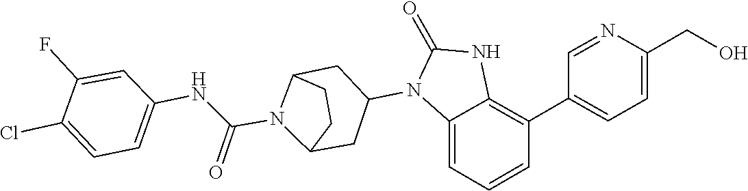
C1C2N(C(NC3=CC=C(Cl)C(F)=C3)=O)C(C1)CC(N1C(=O)NC3=C(C4=CC=C(CO)N=C4)C=CC=C13)C2
